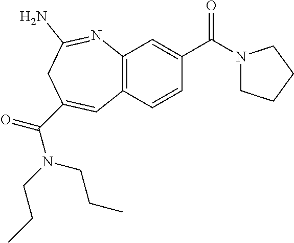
C1CCCN1C(C1=CC2=C(C=C1)C=C(C(N(CCC)CCC)=O)CC(N)=N2)=O
